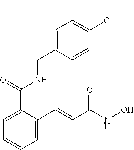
C1=C(C=CC(NO)=O)C(C(=O)NCC2=CC=C(OC)C=C2)=CC=C1
